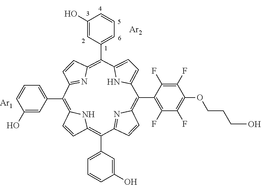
C1=CC2=C(C3=CC=CC(O)=C3)C3=NC(=C(C4=C(F)C(F)=C(OCCCO)C(F)=C4F)C4=CC=C(N4)C(C4=CC=CC(O)=C4)=C4C=CC(=N4)C(C4=CC=CC(O)=C4)=C1N2)C=C3.[Ar1].[Ar2]
